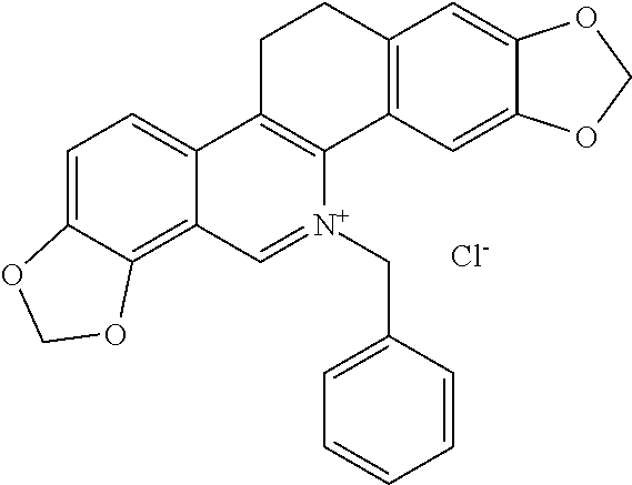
C1=C2C(=C3C(=C1)C1=C([N+](CC4=CC=CC=C4)=C3)C3=C(CC1)C=C1C(=C3)OCO1)OCO2.[Cl-]
